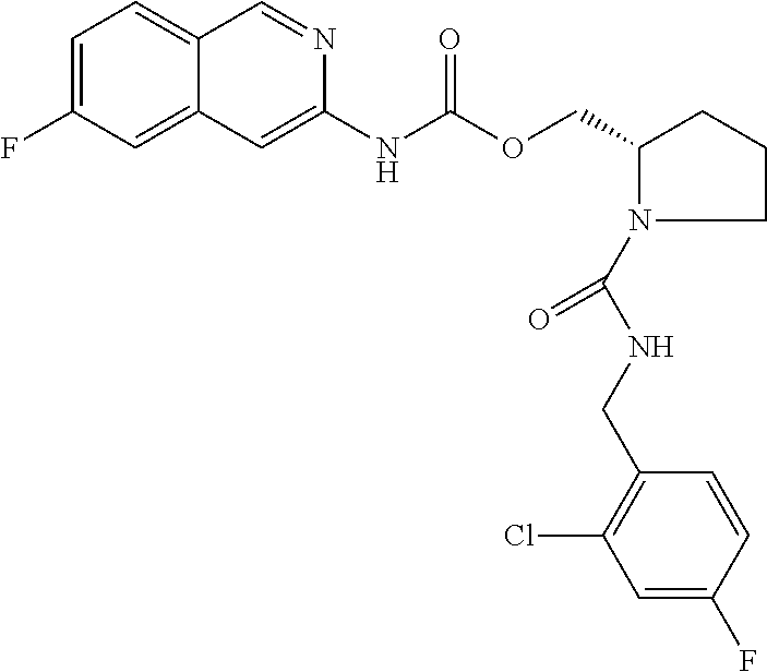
C(OC(NC1=CC2=CC(F)=CC=C2C=N1)=O)C1CCCN1C(NCC1=C(Cl)C=C(F)C=C1)=O
